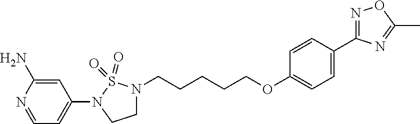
C1(N2CCN(CCCCCOC3=CC=C(C4=NOC(C)=N4)C=C3)S2(=O)=O)=CC=NC(N)=C1
